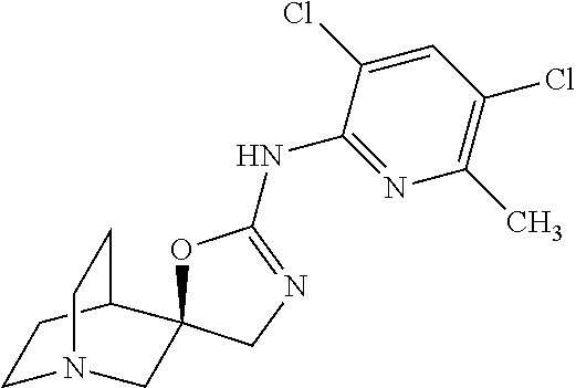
C1=C(Cl)C(NC2=NCC3(O2)CN2CCC3CC2)=NC(C)=C1Cl
